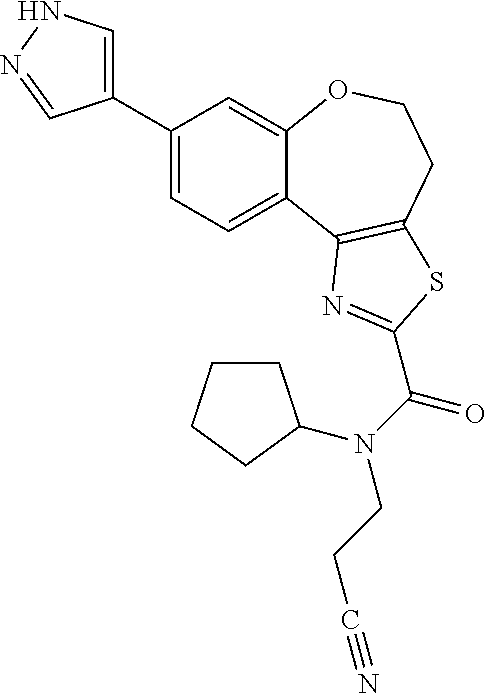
C1(C2=CNN=C2)=CC=C2C(=C1)OCCC1=C2N=C(C(=O)N(CCC#N)C2CCCC2)S1
